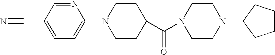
C1=C(C#N)C=NC(N2CCC(C(=O)N3CCN(C4CCCC4)CC3)CC2)=C1
